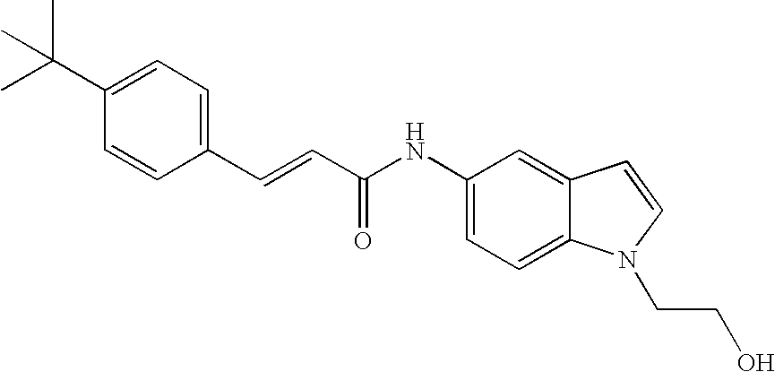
N(C1=CC=C2C(=C1)C=CN2CCO)C(C=CC1=CC=C(C(C)(C)C)C=C1)=O
